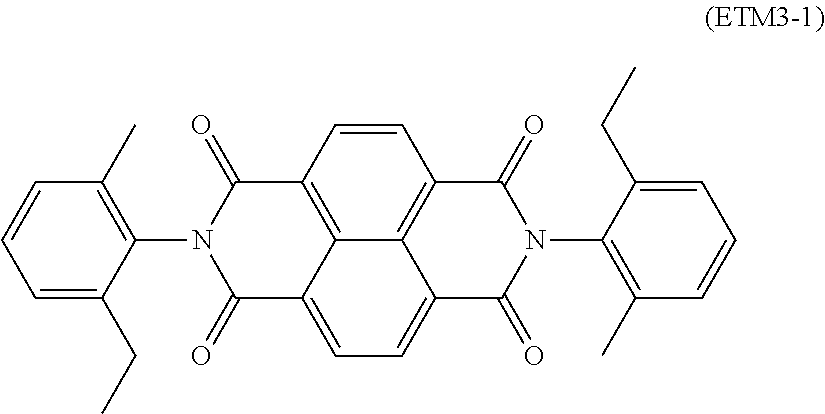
C1=C(CC)C(N2C(=O)C3=CC=C4C5=C(C=CC(=C35)C2=O)C(=O)N(C2=C(C)C=CC=C2CC)C4=O)=C(C)C=C1
